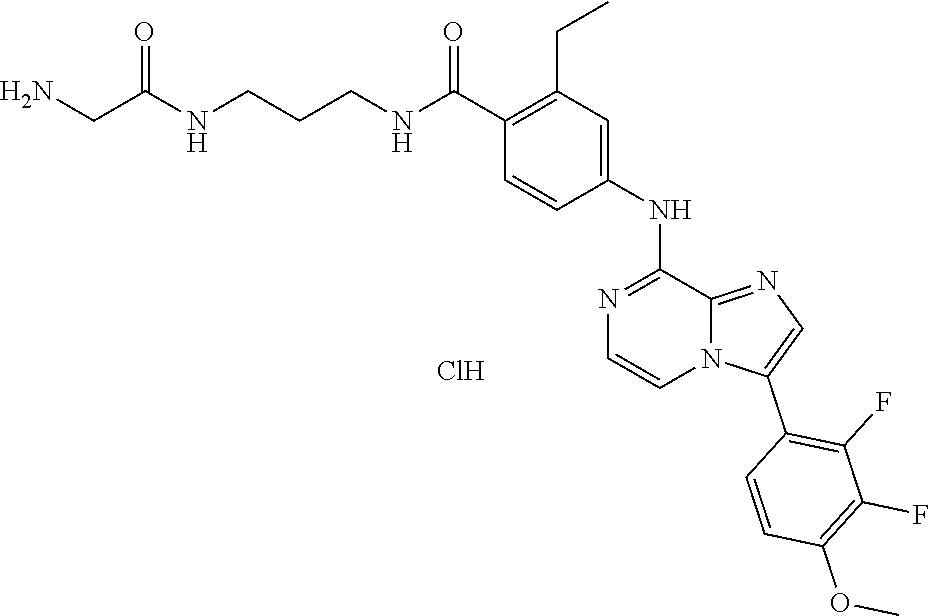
C1=C(NC2=NC=CN3C2=NC=C3C2=C(F)C(F)=C(OC)C=C2)C=CC(C(NCCCNC(CN)=O)=O)=C1CC.Cl
